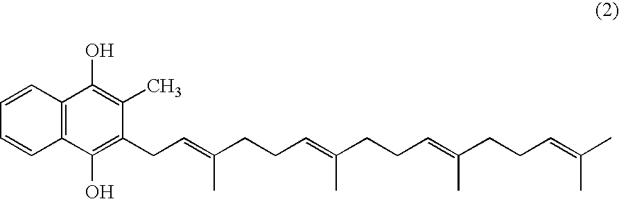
C12=C(C=CC=C1)C(O)=C(C)C(CC=C(CCC=C(C)CCC=C(C)CCC=C(C)C)C)=C2O
